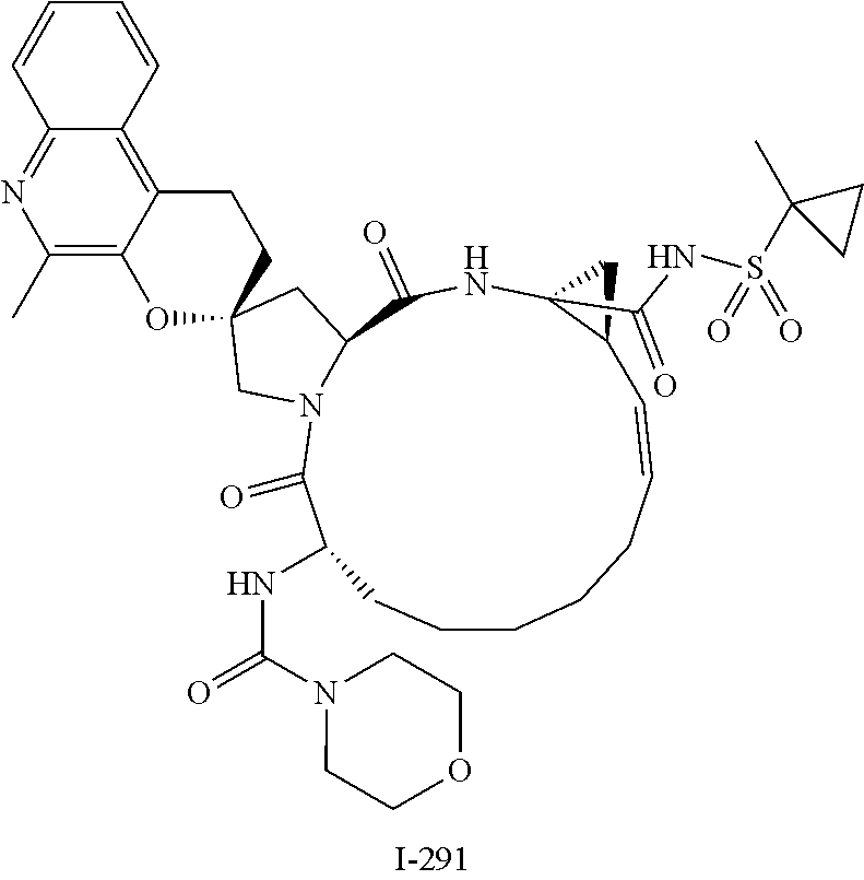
C1CCCC=CC2C(C(NS(C3(C)CC3)(=O)=O)=O)(NC(=O)C3N(C(=O)C(NC(=O)N4CCOCC4)C1)CC1(C3)CCC3=C4C(=NC(C)=C3O1)C=CC=C4)C2
